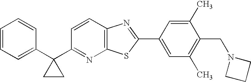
C1=CC=C(C2(C3=NC4=C(C=C3)N=C(C3=CC(C)=C(CN5CCC5)C(C)=C3)S4)CC2)C=C1
